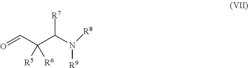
O=CC(C(N([R9])[R8])[R7])([R5])[R6]
